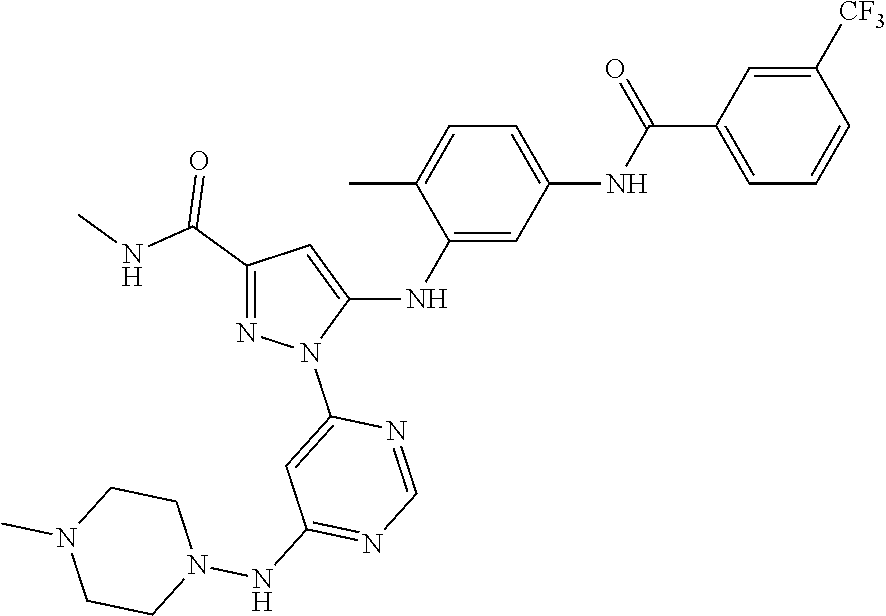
C1(C(NC)=O)=NN(C2=CC(NN3CCN(C)CC3)=NC=N2)C(NC2=CC(NC(C3=CC=CC([CF3])=C3)=O)=CC=C2C)=C1
